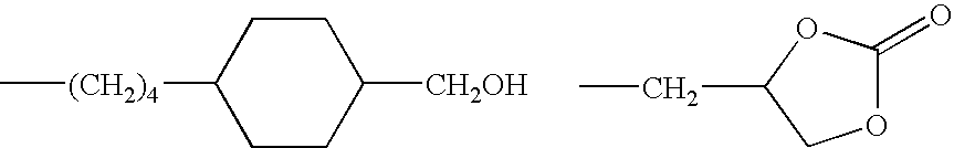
C[(CH2)4]C1CCC([CH2OH])CC1.O1C(=O)OC(CC)C1
